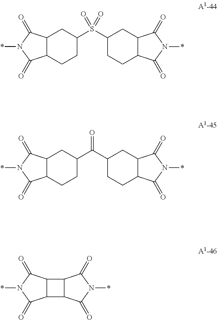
C12C(C(=O)N(*)C1=O)C1C(=O)N(*)C(=O)C21.C1(S(C2CCC3C(C(=O)N(*)C3=O)C2)(=O)=O)CCC2C(C1)C(=O)N(*)C2=O.C1(C(C2CCC3C(C(=O)N(*)C3=O)C2)=O)CCC2C(C1)C(=O)N(*)C2=O
